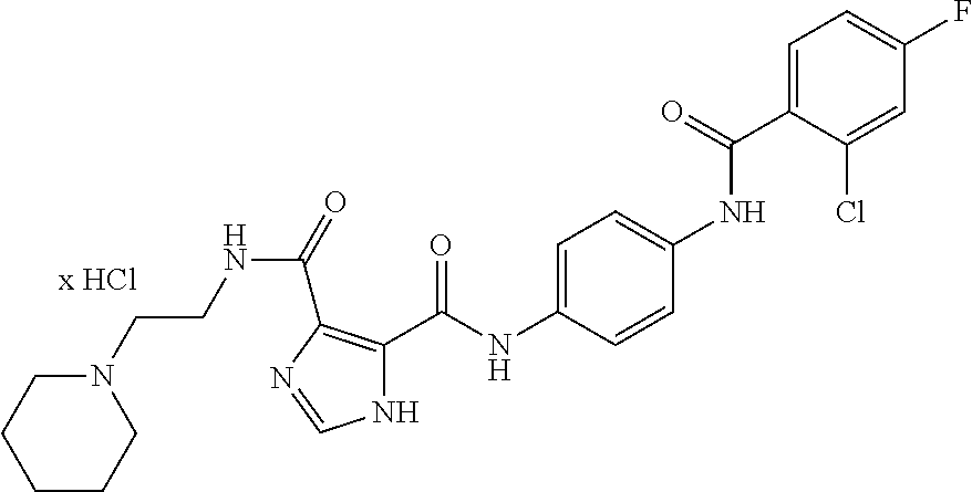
N1C(C(NC2=CC=C(NC(C3=CC=C(F)C=C3Cl)=O)C=C2)=O)=C(C(=O)NCCN2CCCCC2)N=C1
